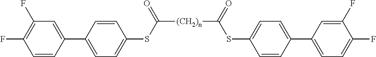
[(CH2)n](C(SC1=CC=C(C2=CC(F)=C(F)C=C2)C=C1)=O)C(SC1=CC=C(C2=CC=C(F)C(F)=C2)C=C1)=O
